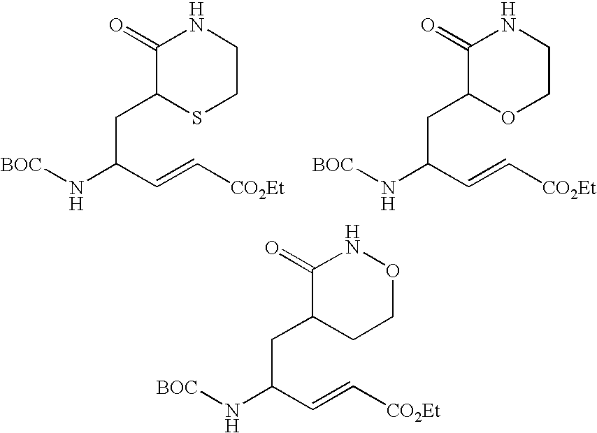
C1(=O)C(CC(N[BOC])C=C[CO2Et])SCCN1.C1(=O)C(CC(N[BOC])C=C[CO2Et])OCCN1.C1(=O)C(CC(N[BOC])C=C[CO2Et])CCON1
